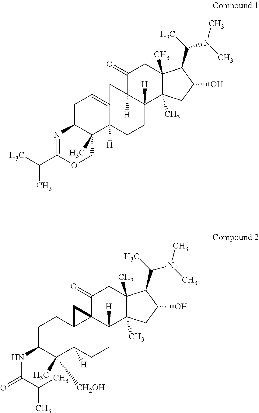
C1C2C(C)(C3([H])C(=C1)CC1([H])C([H])(CC3)C3(C)C(C)(CC1=O)C(C(N(C)C)C)C(O)C3)COC(C(C)C)=N2.C1C(NC(C(C)C)=O)C(C)([CH2OH])C2([H])C3(C1)C1(C([H])(CC2)C2(C)C(C)(CC1=O)C(C(N(C)C)C)C(O)C2)C3
